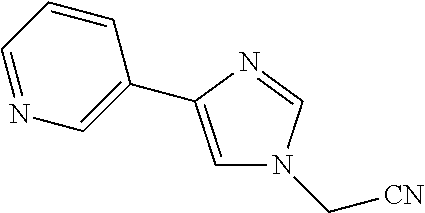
C1(C2=CN(C[CN])C=N2)=CN=CC=C1
